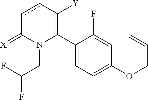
C1(C2=C([Y])ccC(=[X])N2CC(F)F)=CC=C(OCC=C)C=C1F
